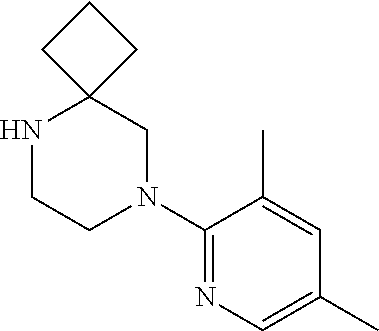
C1(N2CC3(NCC2)CCC3)=NC=C(C)C=C1C
